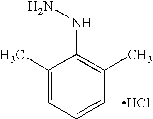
C1(C)=CC=CC(C)=C1NN.Cl
